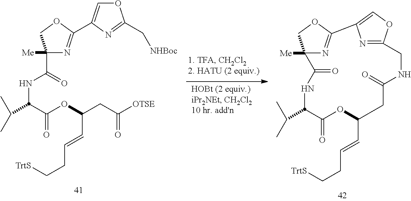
C12([Me])N=C(OC1)C1=COC(=N1)CNC(=O)CC(C=CCC[TrtS])OC(=O)C(C(C)C)NC2=O.C1([Me])(C(=O)NC(C(OC(C=CCC[TrtS])CC([OTSE])=O)=O)C(C)C)N=C(C2=COC(C[NHBoc])=N2)OC1
